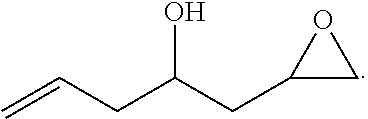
C=CCC(CC1CO1)O
